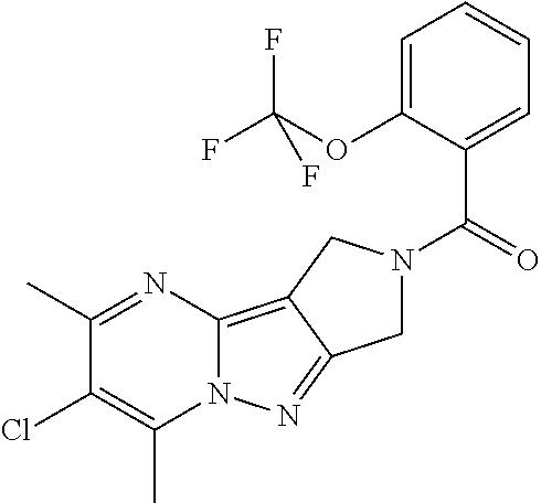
C1(C)=NC2=C3C(=NN2C(C)=C1Cl)CN(C(=O)C1=CC=CC=C1OC(F)(F)F)C3
